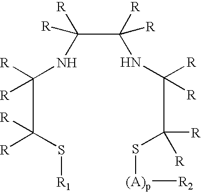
C(C(NC(C(NC(C([R])(S[(A)p][R2])[R])([R])[R])([R])[R])([R])[R])([R])[R])([R])(S[R1])[R]
